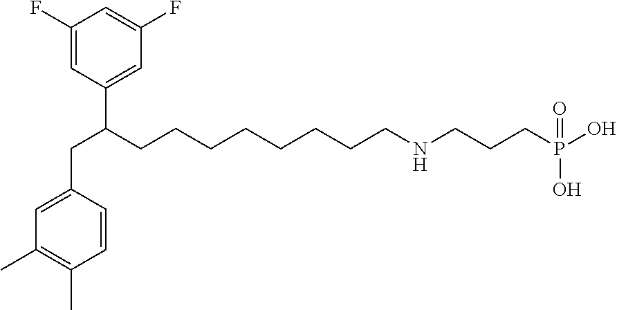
C1=CC(CC(C2=CC(F)=CC(F)=C2)CCCCCCCCNCCCP(O)(O)=O)=CC(C)=C1C
